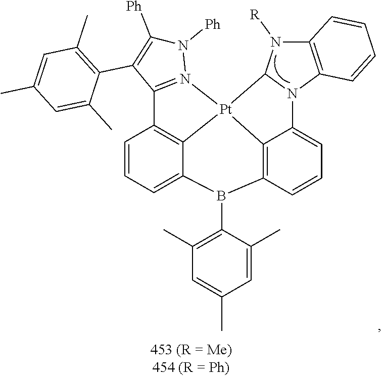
N1([Ph])C([Ph])=C(C2=C(C)C=C(C)C=C2C)C2=N1[Pt]13C4=C2C=CC=C4B(C2=C(C)C=C(C)C=C2C)C2=C1C(=CC=C2)N1C3N([R])C2=C1C=CC=C2
